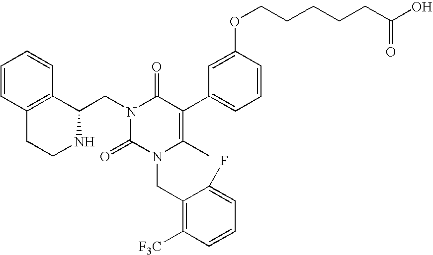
C1=CC=CC2=C1CCNC2CN1C(=O)N(CC2=C([F3C])C=CC=C2F)C(C)=C(C2=CC=CC(OCCCCCC(=O)O)=C2)C1=O
